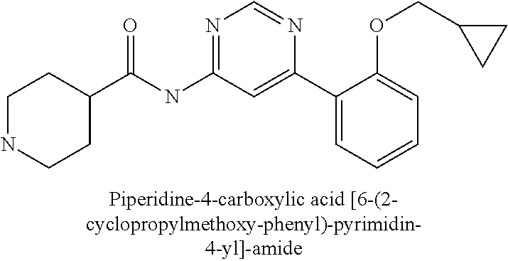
C1NCCC(C(NC2=NC=NC(C3=CC=CC=C3OCC3CC3)=C2)=O)C1
